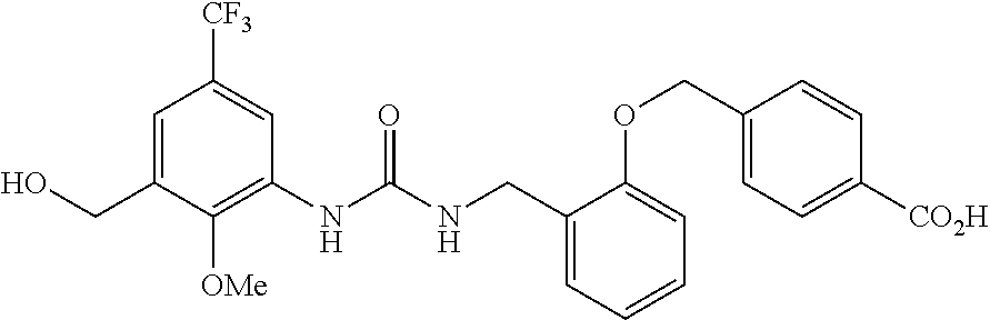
C1=C(CO)C([OMe])=C(NC(NCC2=CC=CC=C2OCC2=CC=C([CO2H])C=C2)=O)C=C1[CF3]
